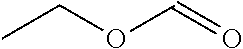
C(OC=O)C
